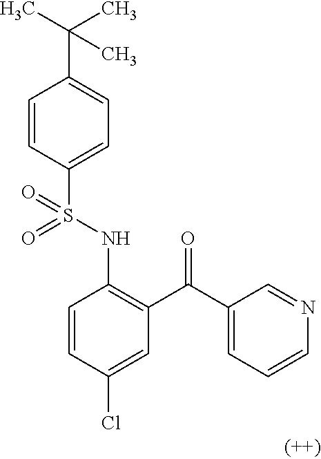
C1=CC(S(NC2=C(C(C3=CC=CN=C3)=O)C=C(Cl)C=C2)(=O)=O)=CC=C1C(C)(C)C
